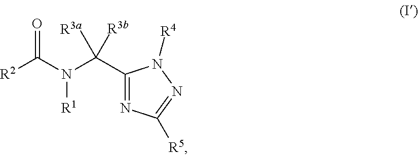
C1(C(N(C(=O)[R2])[R1])([R3a])[R3b])=NC([R5])=NN1[R4]
